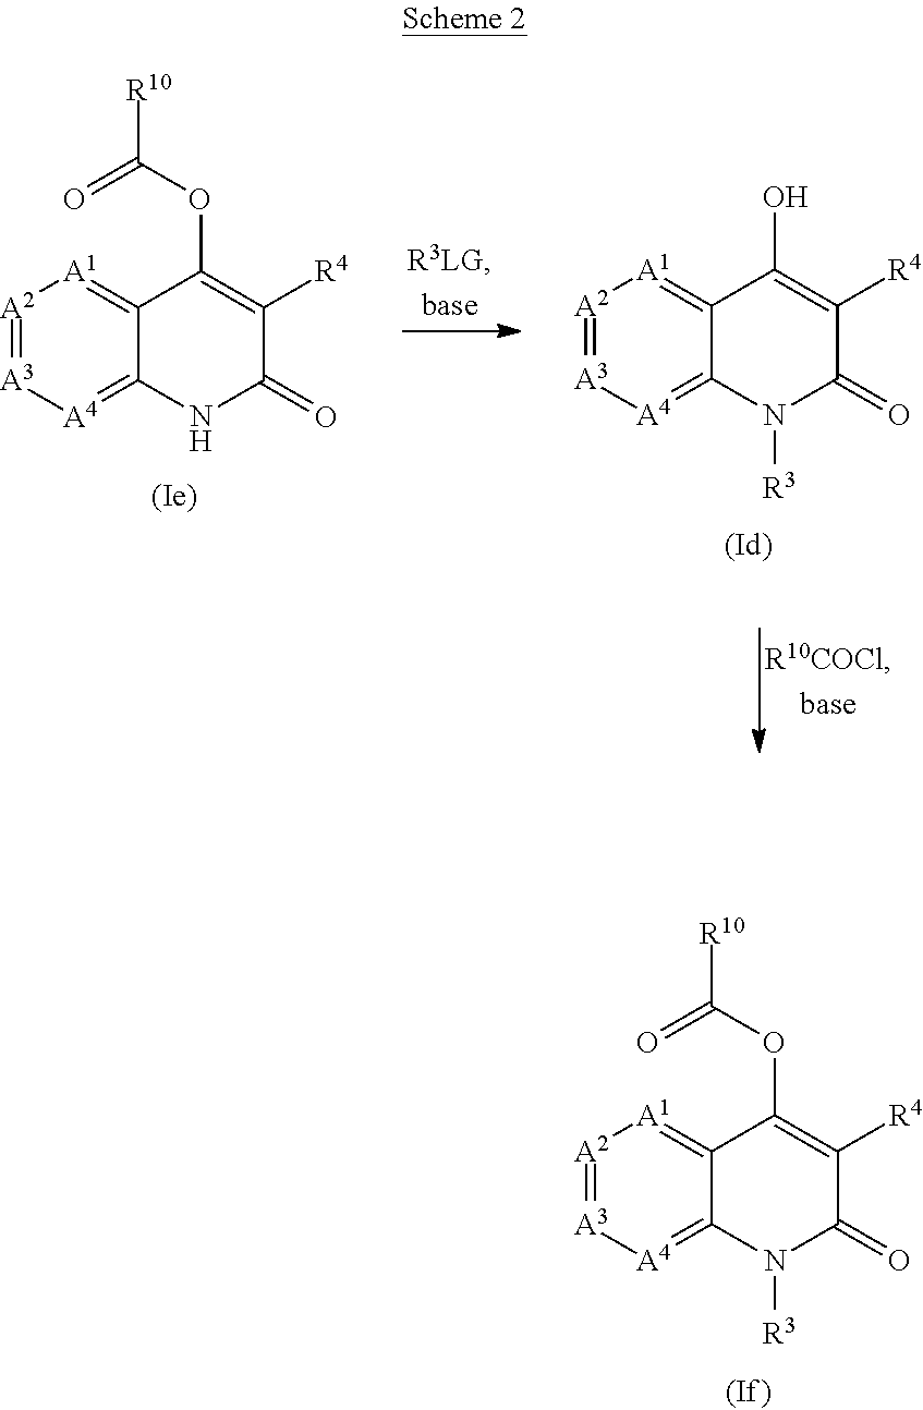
[A2]1=[A3][A4]=C2C(=[A1]1)C(OC(=O)[R10])=C([R4])C(=O)N2[R3].[A2]1=[A3][A4]=C2C(=[A1]1)C(OC(=O)[R10])=C([R4])C(=O)N2.[A2]1=[A3][A4]=C2C(=[A1]1)C(O)=C([R4])C(=O)N2[R3]
